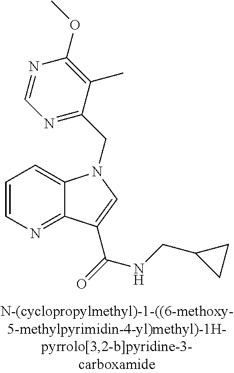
C1=CN=C2C(=C1)N(CC1=NC=NC(OC)=C1C)C=C2C(NCC1CC1)=O
